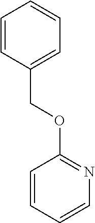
C1=CC(COC2=NC=CC=C2)=CC=C1
